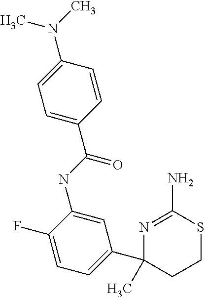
C1(C(=O)NC2=CC(C3(C)CCSC(N)=N3)=CC=C2F)=CC=C(N(C)C)C=C1
